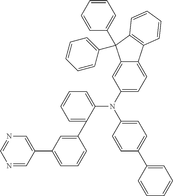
C1(N(C2=CC=C3C(=C2)C(C2=CC=CC=C2)(C2=CC=CC=C2)C2=C3C=CC=C2)C2=CC=C(C3=CC=CC=C3)C=C2)=CC=CC=C1C1=CC(C2=CN=CN=C2)=CC=C1
